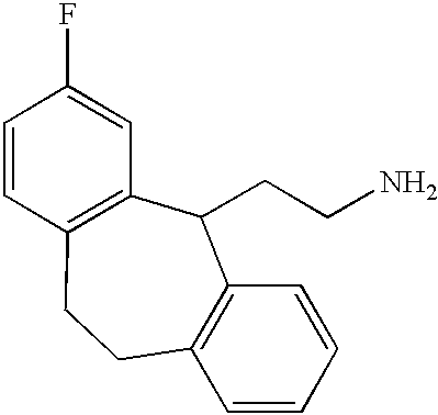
C1=CC=CC2=C1CCC1=C(C2CCN)C=C(F)C=C1
